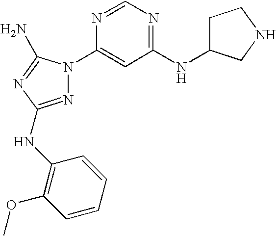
N1=C(NC2=C(OC)C=CC=C2)N=C(N)N1C1=CC(NC2CCNC2)=NC=N1
